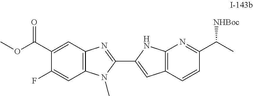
C12=C(C=C(C(OC)=O)C(F)=C1)N=C(C1=CC3=C(N1)N=C(C(C)[NHBoc])C=C3)N2C
